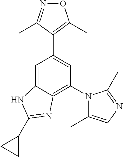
N1=C(C)C(C2=CC(N3C(C)=CN=C3C)=C3C(=C2)NC(C2CC2)=N3)=C(C)O1
